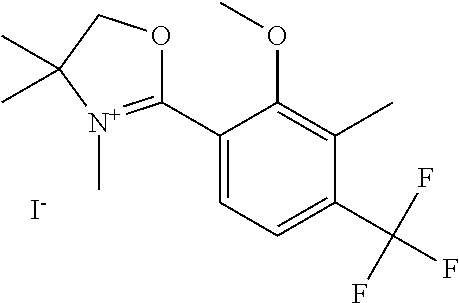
C1(C2=[N+](C)C(C)(C)CO2)=CC=C(C(F)(F)F)C(C)=C1OC.[I-]
